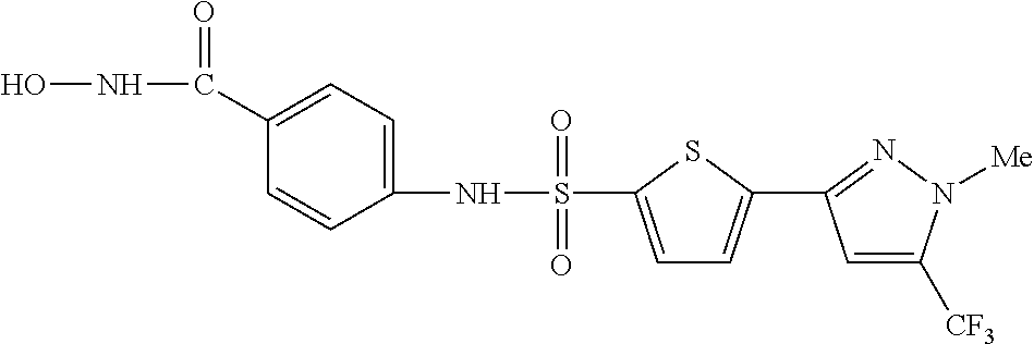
ONC(C1=CC=C(NS(=O)(=O)C2=CC=C(C3=NN([Me])C([CF3])=C3)S2)C=C1)=O
